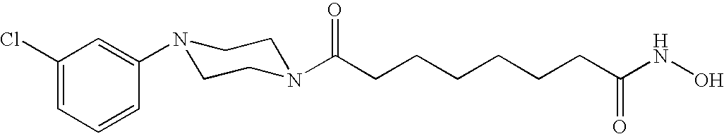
C1(Cl)=CC=CC(N2CCN(C(CCCCCCC(NO)=O)=O)CC2)=C1
